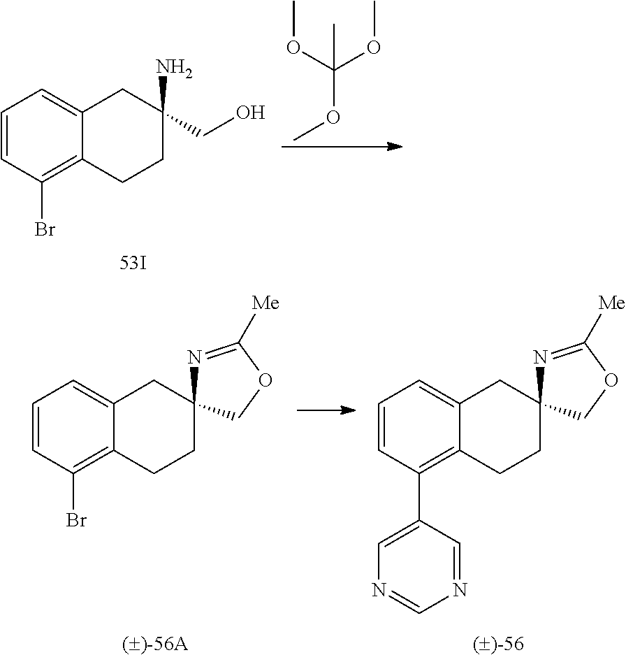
C1=CC(Br)=C2C(=C1)CC(CO)(N)CC2.COC(OC)(OC)C.C1=CC(Br)=C2C(=C1)CC1(CC2)N=C([Me])OC1.C1=CC(C2=CN=CN=C2)=C2C(=C1)CC1(CC2)N=C([Me])OC1
